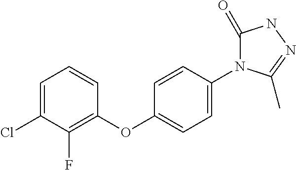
C1=CC(OC2=CC=C(N3C(=O)NN=C3C)C=C2)=C(F)C(Cl)=C1
